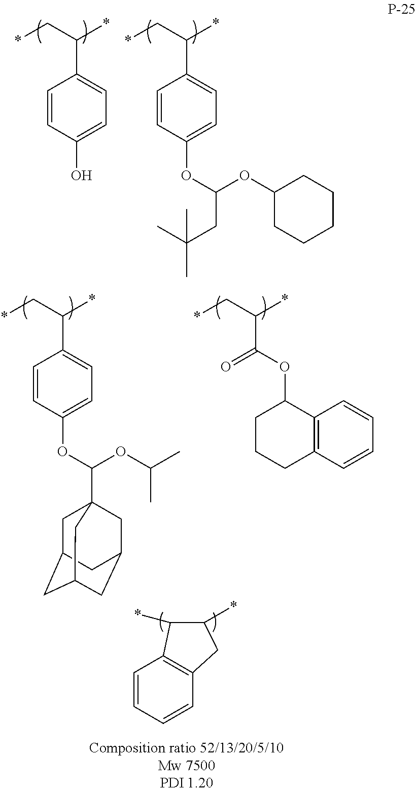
*CC(*)C1=CC=C(O)C=C1.*CC(*)C1=CC=C(OC(OC2CCCCC2)CC(C)(C)C)C=C1.*CC(*)C1=CC=C(OC(OC(C)C)C23CC4CC(CC(C2)C4)C3)C=C1.*CC(*)C(=O)OC1CCCC2=C1C=CC=C2.C1=CC=CC2=C1C(*)C(*)C2
